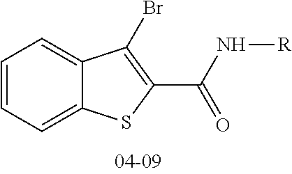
C1=CC=C2C(=C1)C(Br)=C(C(N[R])=O)S2
